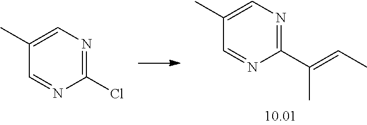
N1=C(Cl)N=CC(C)=C1.N1=C(C(=CC)C)N=CC(C)=C1
